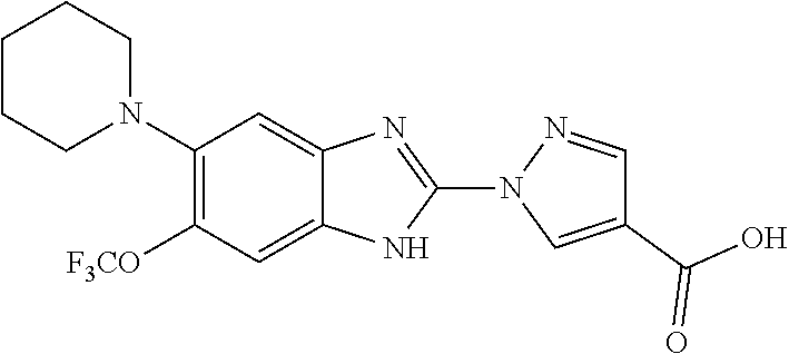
C1(N2CCCCC2)=C([F3CO])C=C2C(=C1)N=C(N1C=C(C(=O)O)C=N1)N2
